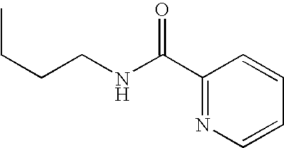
CCCCNC(C1=NC=CC=C1)=O
